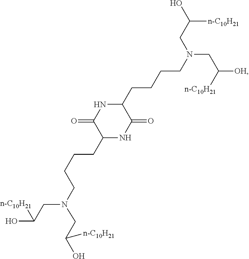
C1(CCCCN(CC(O)[n-C10H21])CC(O)[n-C10H21])NC(=O)C(CCCCN(CC([OH])[n-C10H21])CC(O)[n-C10H21])NC1=O
